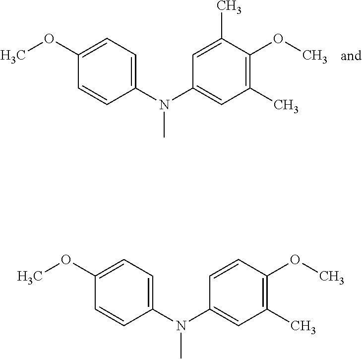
C1(N(C2=CC(C)=C(OC)C(C)=C2)C)=CC=C(OC)C=C1.C1(N(C2=CC(C)=C(OC)C=C2)C)=CC=C(OC)C=C1
